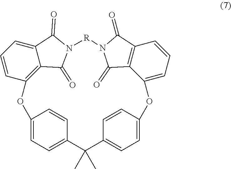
C12=CC=C(C=C1)C(C)(C)C1=CC=C(C=C1)OC1=CC=CC3=C1C(=O)N([R]N1C(=O)C4=C(O2)C=CC=C4C1=O)C3=O
